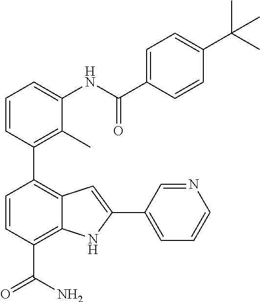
C1=CC(C2=C3C(=C(C(N)=O)C=C2)NC(C2=CC=CN=C2)=C3)=C(C)C(NC(C2=CC=C(C(C)(C)C)C=C2)=O)=C1
